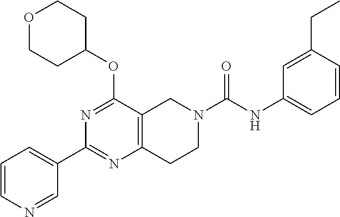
C1=CN=CC(C2=NC3=C(C(OC4CCOCC4)=N2)CN(C(NC2=CC=CC(CC)=C2)=O)CC3)=C1
